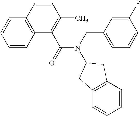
C1=CC2=C(C=C1)C=CC(C)=C2C(=O)N(CC1=CC=CC(F)=C1)C1CC2=C(C1)C=CC=C2
